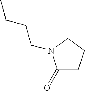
C1(=O)CCCN1CCCC
